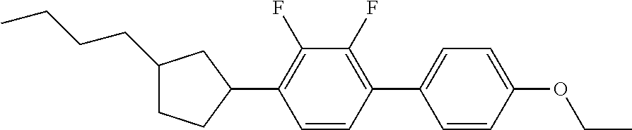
C1(CCCC)CCC(C2=C(F)C(F)=C(C3=CC=C(OCC)C=C3)C=C2)C1
